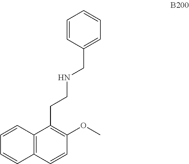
C1=CC2=C(C=C1)C=CC(OC)=C2CCNCC1=CC=CC=C1
